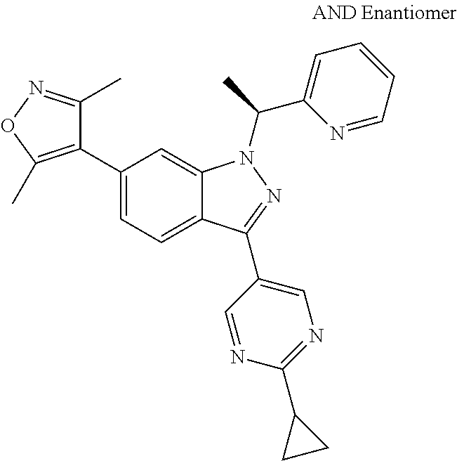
C12=CC=C(C3=C(C)ON=C3C)C=C1N(C(C1=CC=CC=N1)C)N=C2C1=CN=C(C2CC2)N=C1
